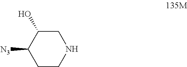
C1C(O)C([N3])CCN1
